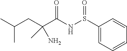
S(NC(C(CC(C)C)(C)N)=O)(=O)C1=CC=CC=C1
